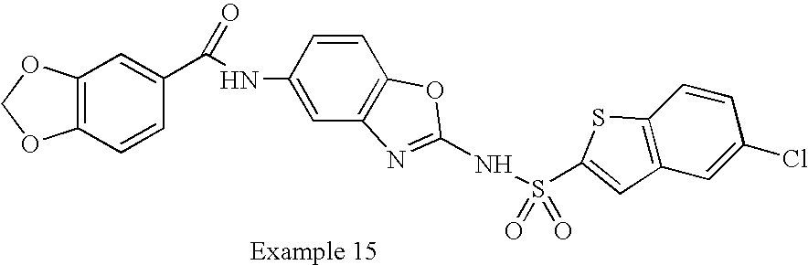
C1=C(NC(C2=CC3=C(C=C2)OCO3)=O)C=CC2=C1N=C(NS(=O)(=O)C1=CC3=C(C=CC(Cl)=C3)S1)O2
